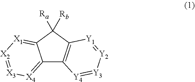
C12=[X4][X3]=[X2][X1]=C1C([Ra])([Rb])C1=C2[Y4]=[Y3][Y2]=[Y1]1
